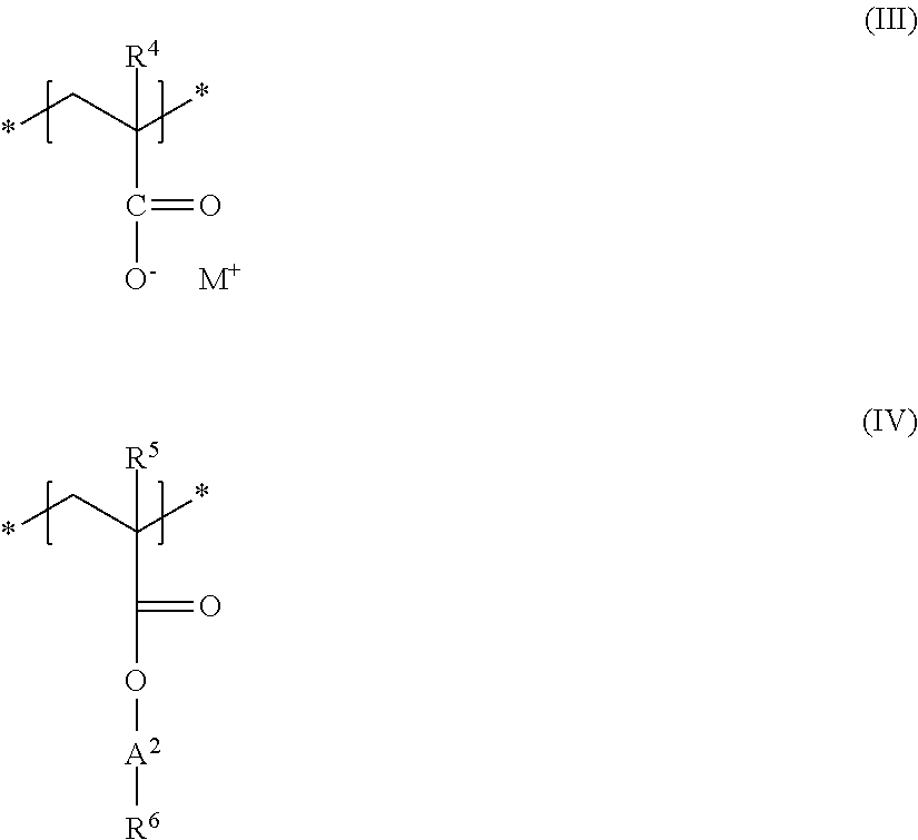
*CC(*)(C([O-])=O)[R4].[M+].*CC(*)(C(O[A2][R6])=O)[R5]
